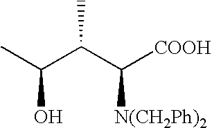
CC(C(C([COOH])[N(CH2Ph)2])C)O
